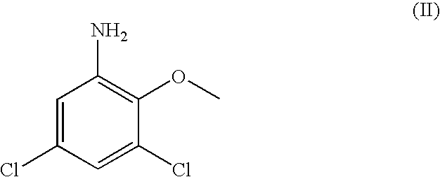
C1=C(Cl)C=C(Cl)C(OC)=C1N
